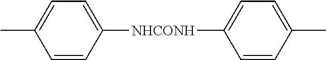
C1=CC([NHCONH]C2=CC=C(C)C=C2)=CC=C1C
